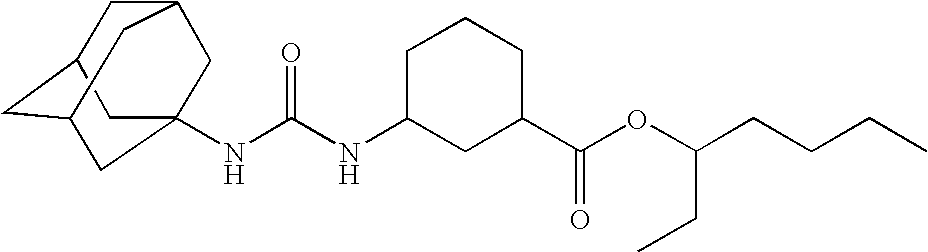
N(C(NC1CC(C(OC(CCCC)CC)=O)CCC1)=O)C12CC3CC(CC(C1)C3)C2
